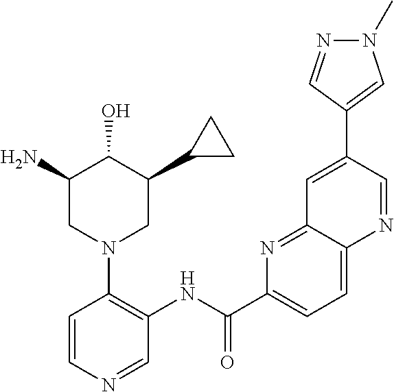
C1(N)CN(C2=C(NC(C3=CC=C4C(=N3)C=C(C3=CN(C)N=C3)C=N4)=O)C=NC=C2)CC(C2CC2)C1O
